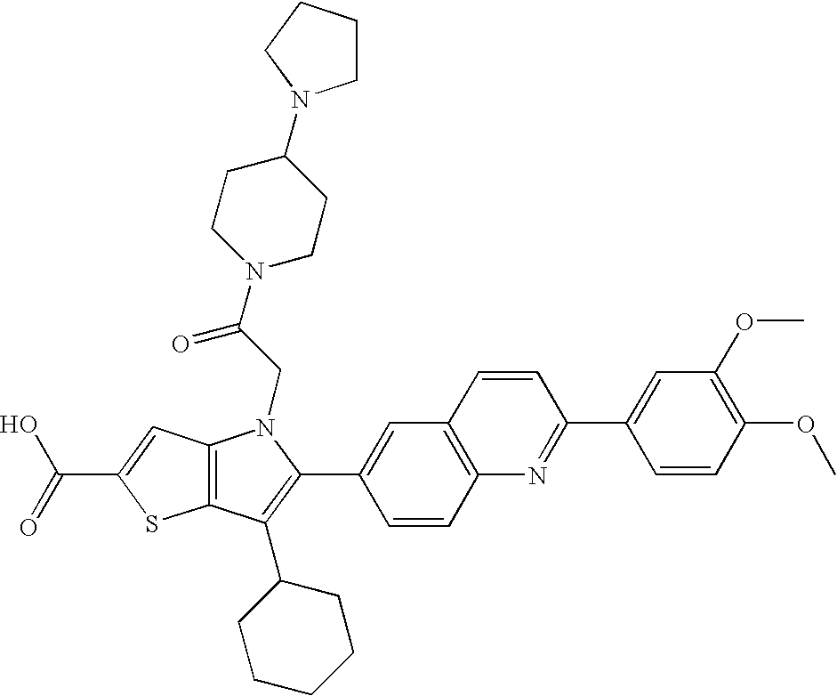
C(C1=CC2=C(S1)C(C1CCCCC1)=C(C1=CC3=C(C=C1)N=C(C1=CC(OC)=C(OC)C=C1)C=C3)N2CC(N1CCC(N2CCCC2)CC1)=O)(=O)O
